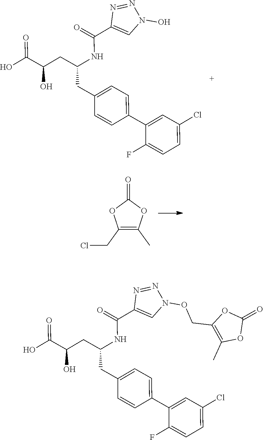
OC(C(CC(CC1=CC=C(C2=CC(Cl)=CC=C2F)C=C1)NC(C1=CN(O)N=N1)=O)O)=O.C1(CCl)=C(C)OC(=O)O1.OC(C(CC(CC1=CC=C(C2=CC(Cl)=CC=C2F)C=C1)NC(C1=CN(OCC2=C(C)OC(=O)O2)N=N1)=O)O)=O
